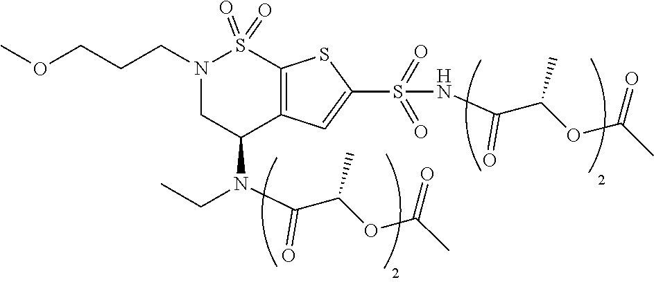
N1(CCCOC)CC(N(CC)C(C(OC(C)=O)C)=O)C2=C(S1(=O)=O)SC(S(NC(C(OC(C)=O)C)=O)(=O)=O)=C2
